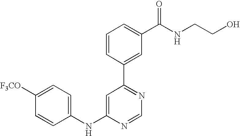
C1(NC2=CC(C3=CC(C(NCCO)=O)=CC=C3)=NC=N2)=CC=C([F3CO])C=C1
